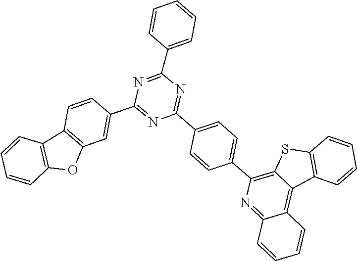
C1=CC=CC2=C1SC1=C(C3=CC=C(C4=NC(C5=CC=CC=C5)=NC(C5=CC6=C(C=C5)C5=C(O6)C=CC=C5)=N4)C=C3)N=C3C(=C12)C=CC=C3
